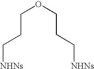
C(CC[NHNs])OCCC[NHNs]
